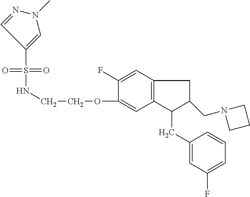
S(=O)(NCCOC1=CC2=C(C=C1F)CC(CN1CCC1)C2CC1=CC(F)=CC=C1)(=O)C1=CN(C)N=C1
